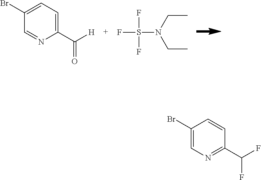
C1(C([H])=O)=CC=C(Br)C=N1.C(C)N(CC)S(F)(F)F.C1(C(F)F)=NC=C(Br)C=C1
